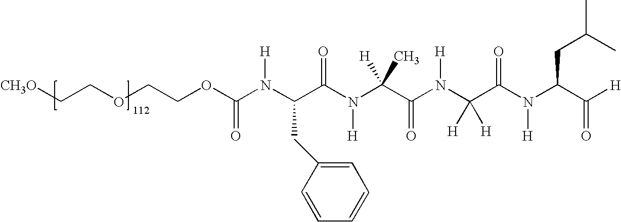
[CH3O]CCOCCOC(N(C(C(N(C(C(N(C(C(N(C(C([H])=O)CC(C)C)[H])=O)([H])[H])[H])=O)([H])C)[H])=O)CC1=CC=CC=C1)[H])=O
